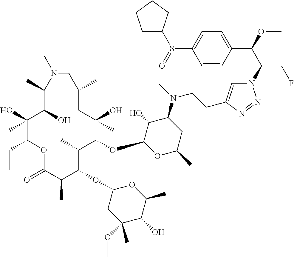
C1(O)(C)C(CC)OC(=O)C(C)C(OC2CC(OC)(C)C(O)C(C)O2)C(C)C(OC2OC(C)CC(N(C)CCC3=CN(C(C(OC)C4=CC=C(S(=O)C5CCCC5)C=C4)CF)N=N3)C2O)C(O)(C)CC(C)CN(C)C(C)C1O
